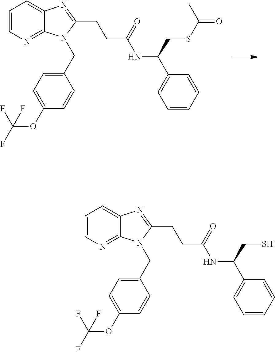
C1=CN=C2C(=C1)N=C(CCC(NC(C1=CC=CC=C1)CSC(=O)C)=O)N2CC1=CC=C(OC(F)(F)F)C=C1.C1=CN=C2C(=C1)N=C(CCC(NC(C1=CC=CC=C1)CS)=O)N2CC1=CC=C(OC(F)(F)F)C=C1
